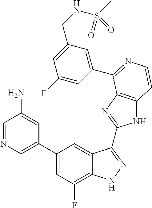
C1=C(C2=CC(F)=C3C(=C2)C(C2=NC4=C(N2)C=CN=C4C2=CC(CNS(C)(=O)=O)=CC(F)=C2)=NN3)C=C(N)C=N1
